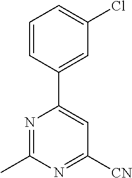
C1=CC(C2=CC([CN])=NC(C)=N2)=CC(Cl)=C1
